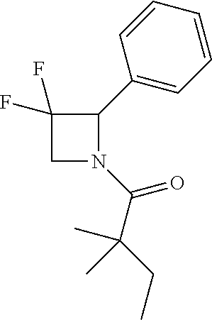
C1N(C(=O)C(CC)(C)C)C(C2=CC=CC=C2)C1(F)F
